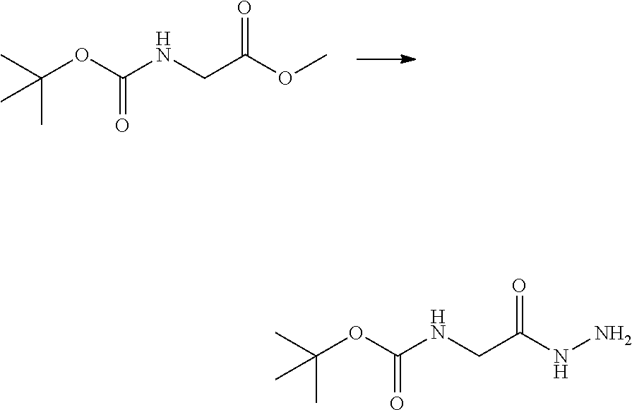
N(CC(OC)=O)C(OC(C)(C)C)=O.N(CC(NN)=O)C(OC(C)(C)C)=O
